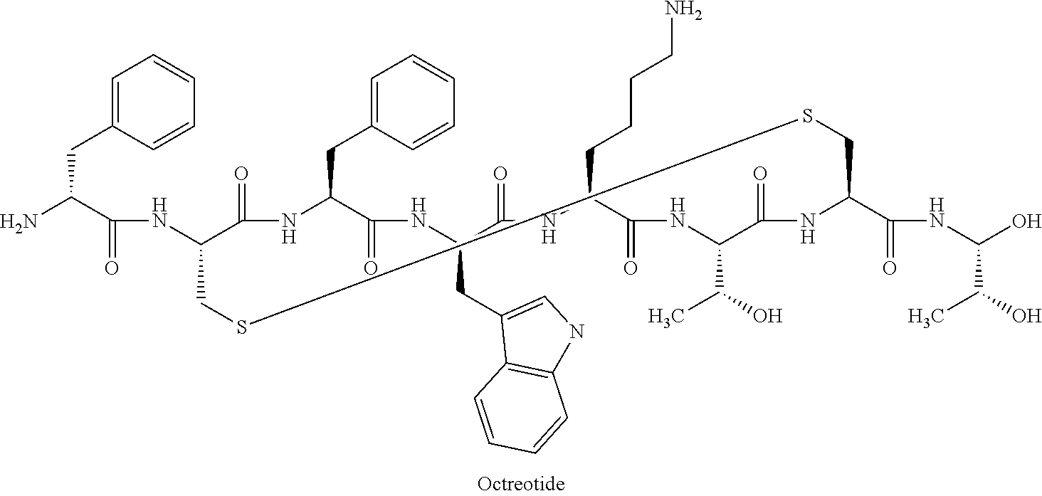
C1=C(CC(N)C(NC2C(=O)NC(CC3=CC=CC=C3)C(=O)NC(CC3=CNC4=C3C=CC=C4)C(=O)NC(CCCCN)C(=O)NC(C(C)O)C(=O)NC(C(NC(O)C(O)C)=O)CSSC2)=O)C=CC=C1
